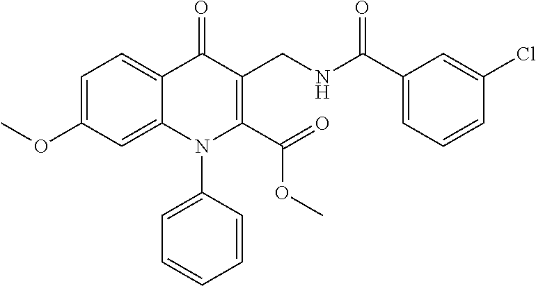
C1=C(OC)C=C2C(=C1)C(=O)C(CNC(C1=CC=CC(Cl)=C1)=O)=C(C(=O)OC)N2C1=CC=CC=C1
